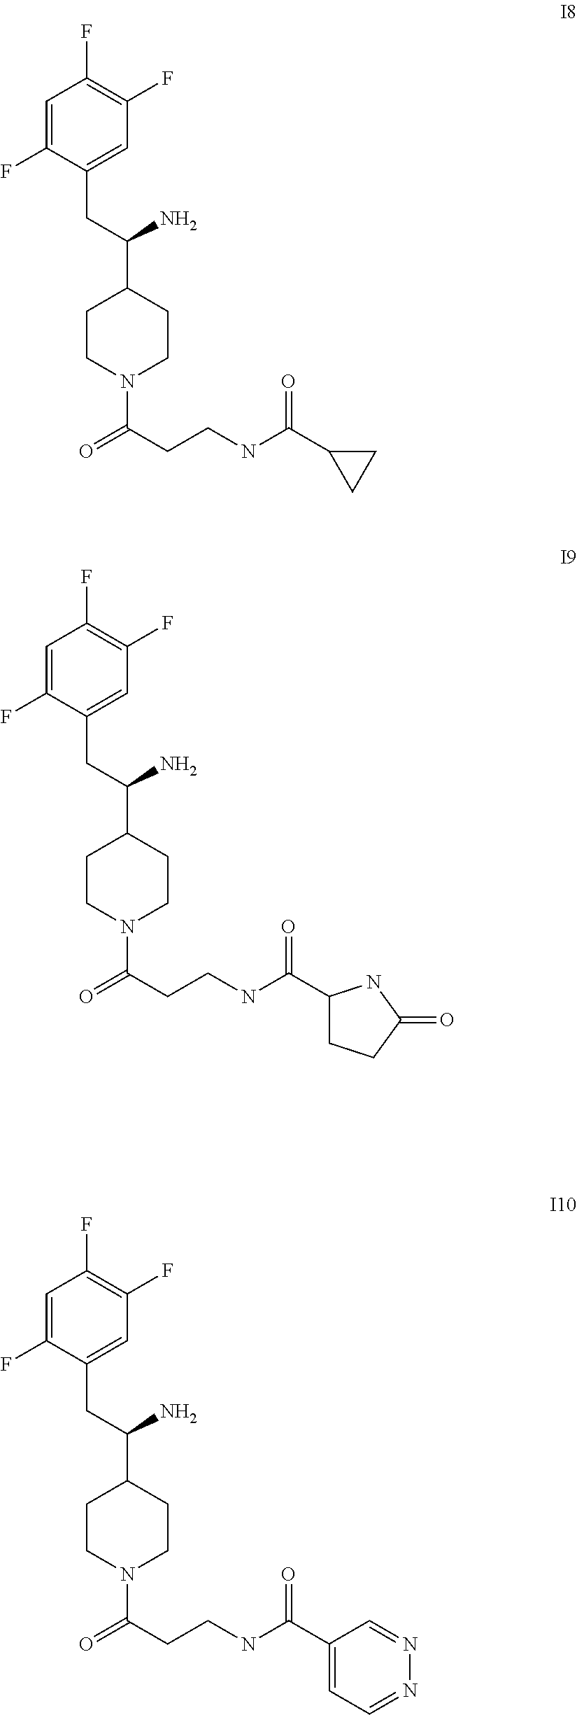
C1=C(F)C(CC(C2CCN(C(=O)CCNC(=O)C3CC3)CC2)N)=CC(F)=C1F.C1=C(F)C(CC(C2CCN(C(=O)CCNC(=O)C3CCC(=O)N3)CC2)N)=CC(F)=C1F.C1=C(F)C(CC(C2CCN(C(=O)CCNC(=O)C3=CC=NN=C3)CC2)N)=CC(F)=C1F
